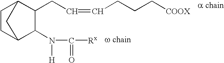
C1CC2C(N(C([Rx])=O)[H])C(CC=CCCC[COOX])C1C2
